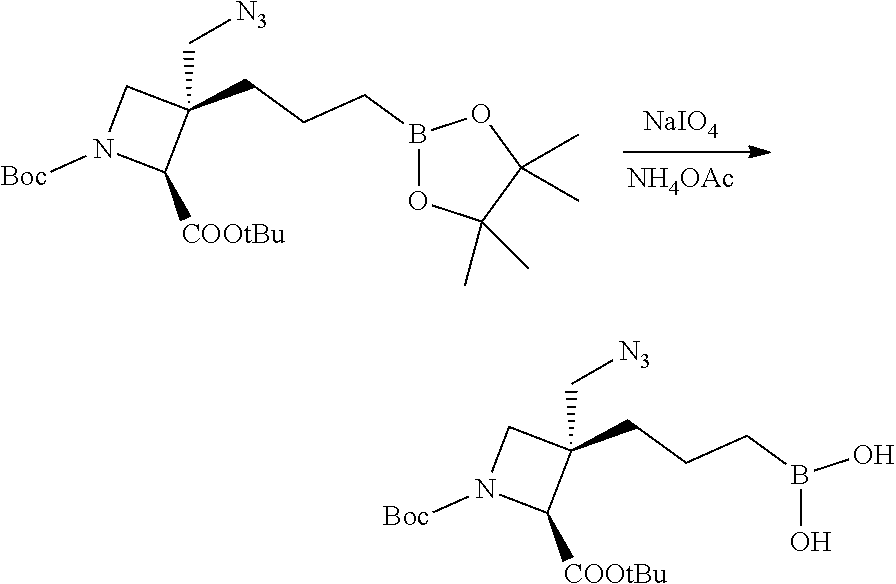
[NaIO4].[NH4OAc].B1(CCCC2(C[N3])CN([Boc])C2[COOtBu])OC(C)(C)C(C)(C)O1.B(O)(O)CCCC1(C[N3])CN([Boc])C1[COOtBu]
